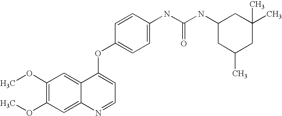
C1=CC(OC2=CC=NC3=CC(OC)=C(OC)C=C23)=CC=C1NC(NC1CC(C)CC(C)(C)C1)=O
